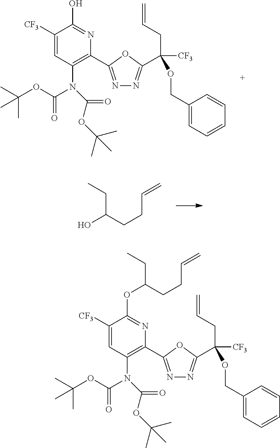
N1=C(C2=C(N(C(=O)OC(C)(C)C)C(=O)OC(C)(C)C)C=C([CF3])C(O)=N2)OC(C([CF3])(CC=C)OCC2=CC=CC=C2)=N1.N1=C(C2=C(N(C(=O)OC(C)(C)C)C(=O)OC(C)(C)C)C=C([CF3])C(OC(CC)CCC=C)=N2)OC(C([CF3])(CC=C)OCC2=CC=CC=C2)=N1.C(C(CCC=C)O)C
